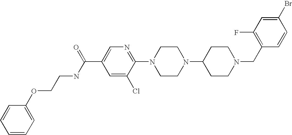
C1(Br)=CC(F)=C(CN2CCC(N3CCN(C4=NC=C(C(NCCOC5=CC=CC=C5)=O)C=C4Cl)CC3)CC2)C=C1
